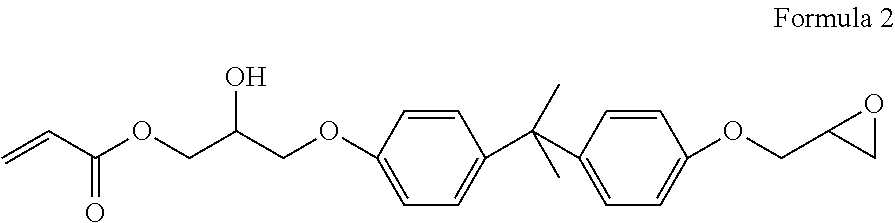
C=CC(OCC(COC1=CC=C(C(C2=CC=C(OCC3CO3)C=C2)(C)C)C=C1)O)=O
